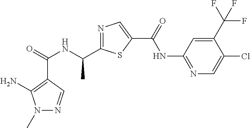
C(=O)(NC(C1=NC=C(C(NC2=NC=C(Cl)C(C(F)(F)F)=C2)=O)S1)C)C1=C(N)N(C)N=C1
